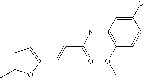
C1(C=CC(NC2=C(OC)C=CC(OC)=C2)=O)=CC=C(C)O1
